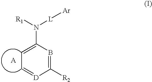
C1=C(N([R1])[L][Ar])B=C([R2])[D]=C1
